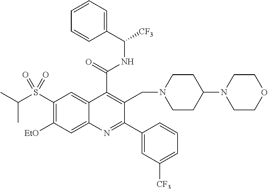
C1(S(C(C)C)(=O)=O)=C([EtO])C=C2C(=C1)C(C(=O)NC([CF3])C1=CC=CC=C1)=C(CN1CCC(N3CCOCC3)CC1)C(C1=CC([CF3])=CC=C1)=N2
